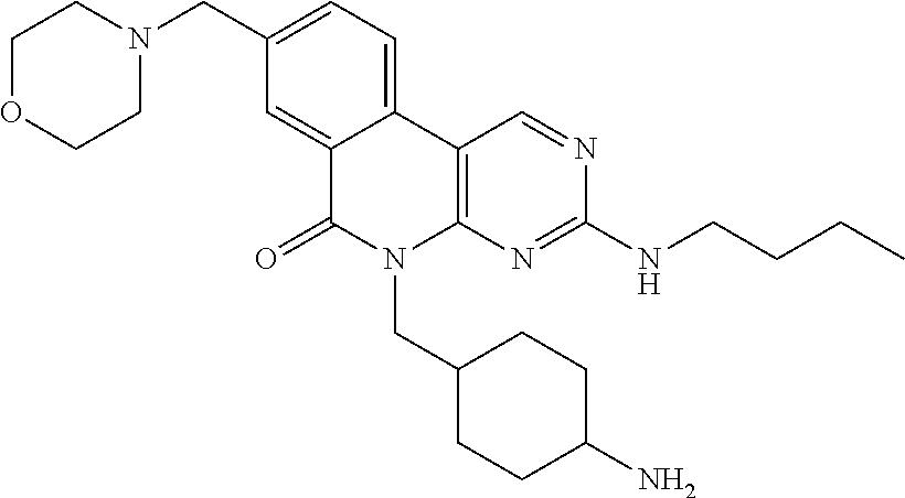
C12=CC=C(CN3CCOCC3)C=C1C(=O)N(CC1CCC(N)CC1)C1=C2C=NC(NCCCC)=N1
